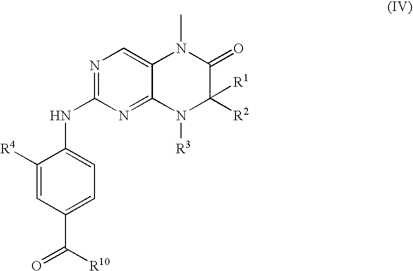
C1([R4])=CC(C([R10])=O)=CC=C1NC1=NC=C2C(=N1)N([R3])C([R2])([R1])C(=O)N2C
